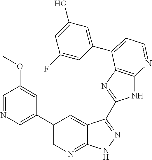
C1(C2=CN=CC(OC)=C2)=CN=C2C(=C1)C(C1=NC3=C(N1)N=CC=C3C1=CC(O)=CC(F)=C1)=NN2
